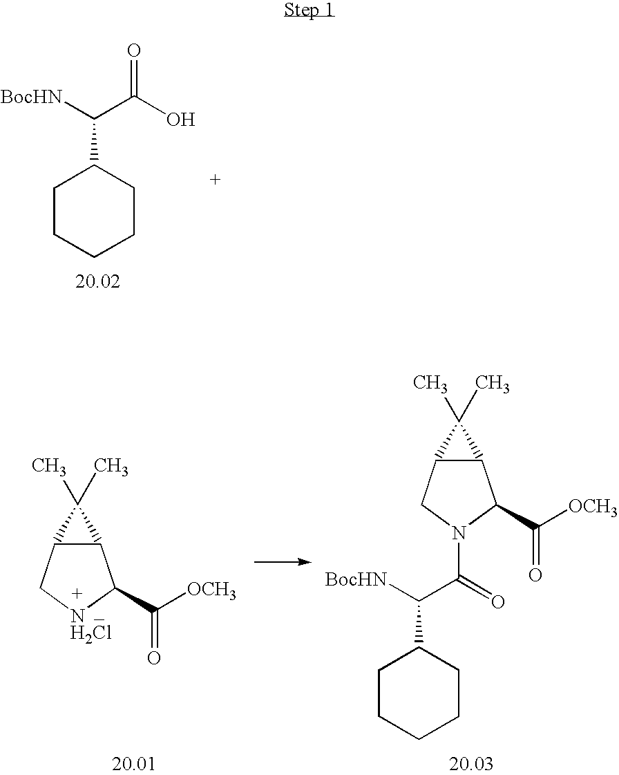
[BocHN]C(C(O)=O)C1CCCCC1.C12C(C[NH2Cl]C1C([OCH3])=O)C2(C)C.C12C(CN(C(=O)C([BocHN])C3CCCCC3)C1C([OCH3])=O)C2(C)C
